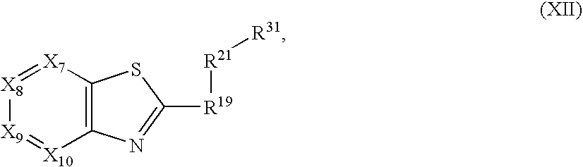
[X8]1=[X7]C2=C([X10]=[X9]1)N=C([R19][R21][R31])S2
